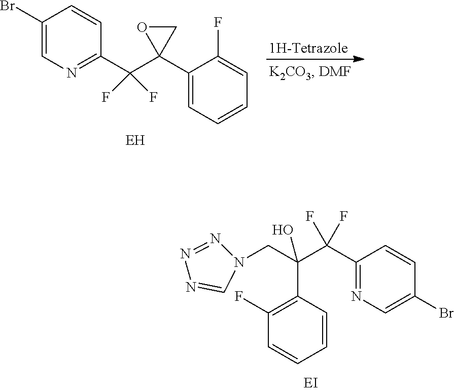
C1(Br)=CN=C(C(F)(C2(C3=CC=CC=C3F)CO2)F)C=C1.[EH].C1(F)=C(C(C(C2=NC=C(Br)C=C2)(F)F)(CN2N=NN=C2)O)C=CC=C1
